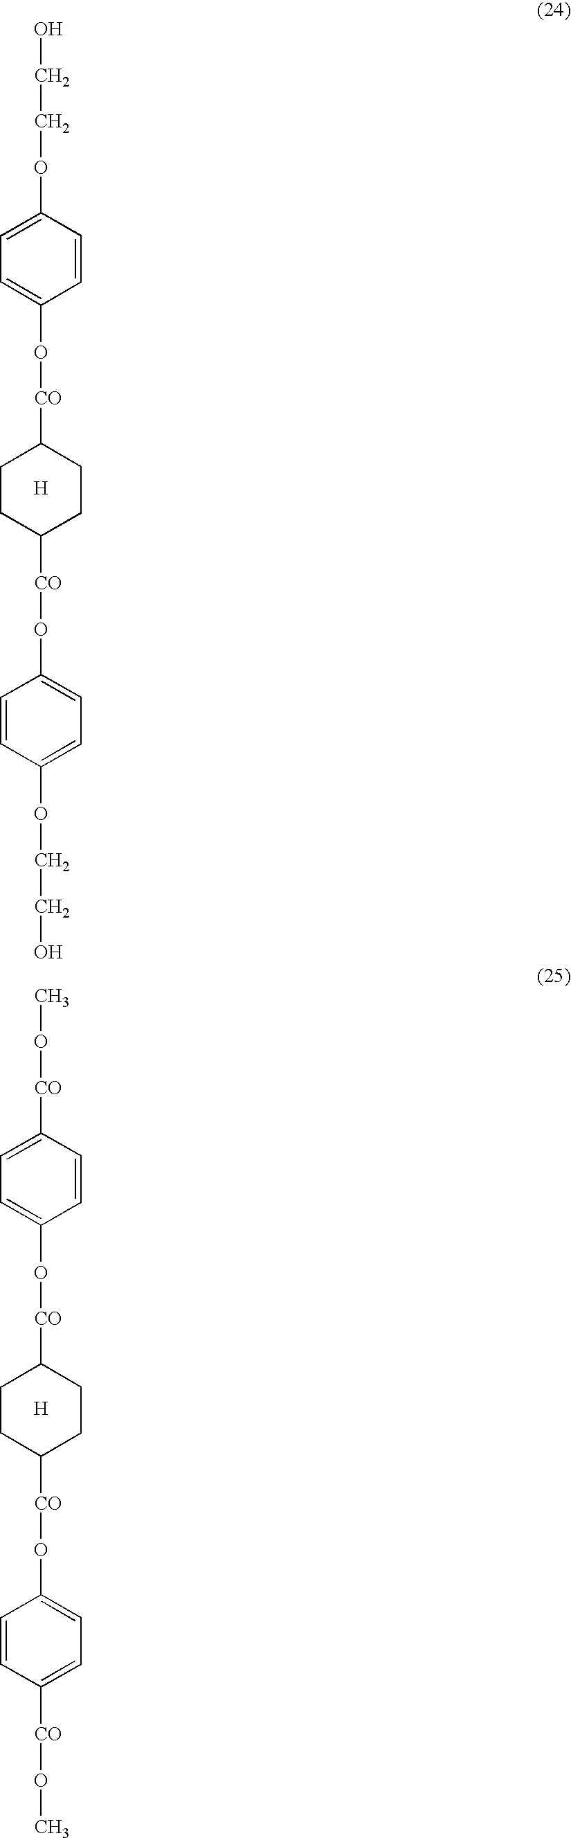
C1=CC(OCCO)=CC=C1O[CO]C1CCC([CO]OC2=CC=C(OCCO)C=C2)CC1.[H].C1=CC([CO]OC)=CC=C1O[CO]C1CCC([CO]OC2=CC=C([CO]OC)C=C2)CC1.[H]
